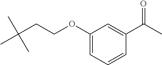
CC(CCOC1=CC=CC(C(C)=O)=C1)(C)C
